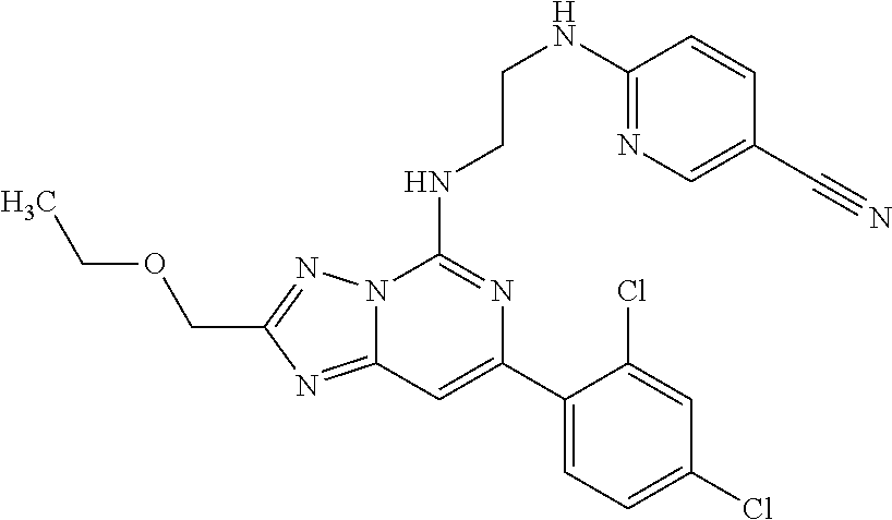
C12=NC(COCC)=NN1C(NCCNC1=NC=C(C#N)C=C1)=NC(C1=CC=C(Cl)C=C1Cl)=C2
